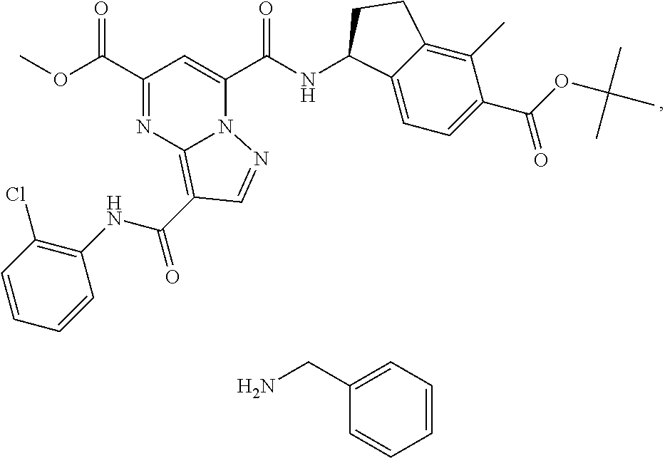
C1(C(OC)=O)=NC2=C(C(NC3=C(Cl)C=CC=C3)=O)C=NN2C(C(NC2C3=CC=C(C(OC(C)(C)C)=O)C(C)=C3CC2)=O)=C1.C1(CN)=CC=CC=C1
